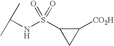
C1(S(NC(C)C)(=O)=O)CC1[CO2H]
